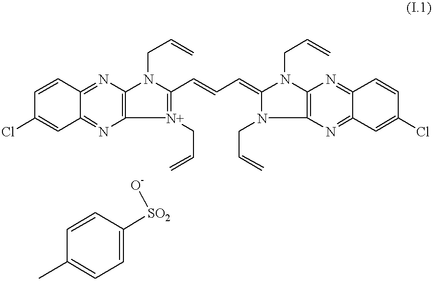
ClC1=CC2=NC3=C(N=C2C=C1)N(CC=C)C(C=CC=C1N(CC=C)C2=C(N1CC=C)N=C1C(=N2)C=C(Cl)C=C1)=[N+]3CC=C.C1(C)=CC=C([SO2][O-])C=C1
